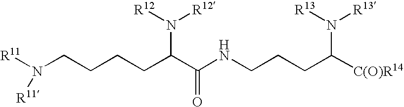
N(CCCCC(C(NCCCC([C(O)R14])N([R13])[R13])=O)N([R12])[R12])([R11])[R11]
